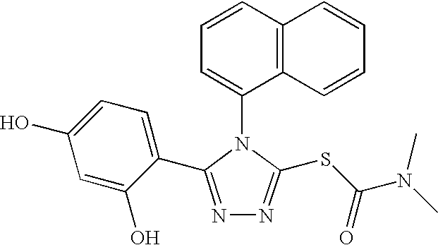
C1=CC2=C(C(N3C(SC(N(C)C)=O)=NN=C3C3=CC=C(O)C=C3O)=C1)C=CC=C2
